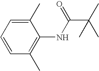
C1(C)=CC=CC(C)=C1NC(C(C)(C)C)=O
